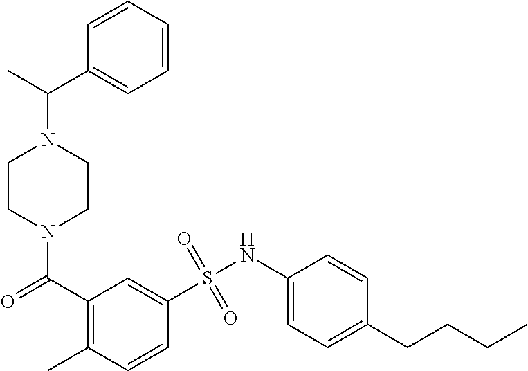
N1(C(=O)C2=C(C)C=CC(S(NC3=CC=C(CCCC)C=C3)(=O)=O)=C2)CCN(C(C2=CC=CC=C2)C)CC1
